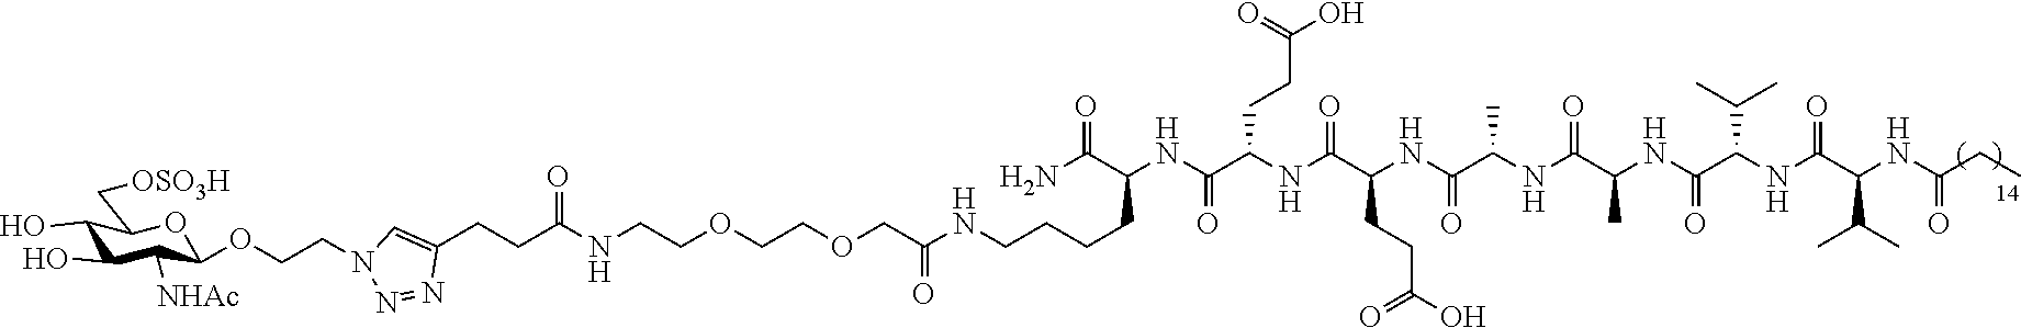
C1=C(CCC(=O)NCCOCCOCC(=O)NCCCCC(C(N)=O)NC(C(CCC(=O)O)NC(C(CCC(=O)O)NC(=O)C(NC(C(C)NC(C(NC(C(C(C)C)NC(=O)CC)=O)C(C)C)=O)=O)C)=O)=O)N=NN1CCOC1C([NHAc])C(O)C(O)C(C[OSO3H])O1
